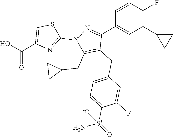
C1(C2CC2)=C(F)C=CC(C2=NN(C3=NC(C(O)=O)=CS3)C(CC3CC3)=C2CC2=CC=C([S+](N)(=O)[-O])C(F)=C2)=C1
